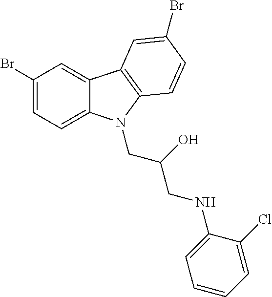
C1(Br)=CC=C2C(=C1)C1=C(N2CC(O)CNC2=CC=CC=C2Cl)C=CC(Br)=C1
